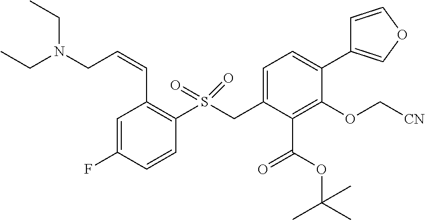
CCN(CC)CC=CC1=C(S(CC2=CC=C(C3=COC=C3)C(OC[CN])=C2C(=O)OC(C)(C)C)(=O)=O)C=CC(F)=C1
